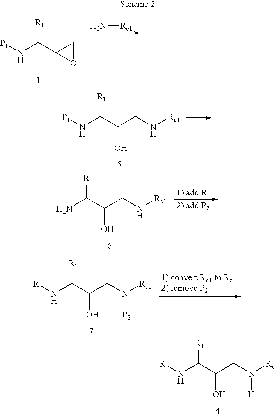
[P1]NC(C(CN[Rc1])O)[R1].NC(C(CN[Rc1])O)[R1].[R]NC(C(CN([Rc])[H])O)[R1].[R]NC(C(CN([Rc1])[P2])O)[R1].[P1]NC(C1CO1)[R1].N[Rc1]
